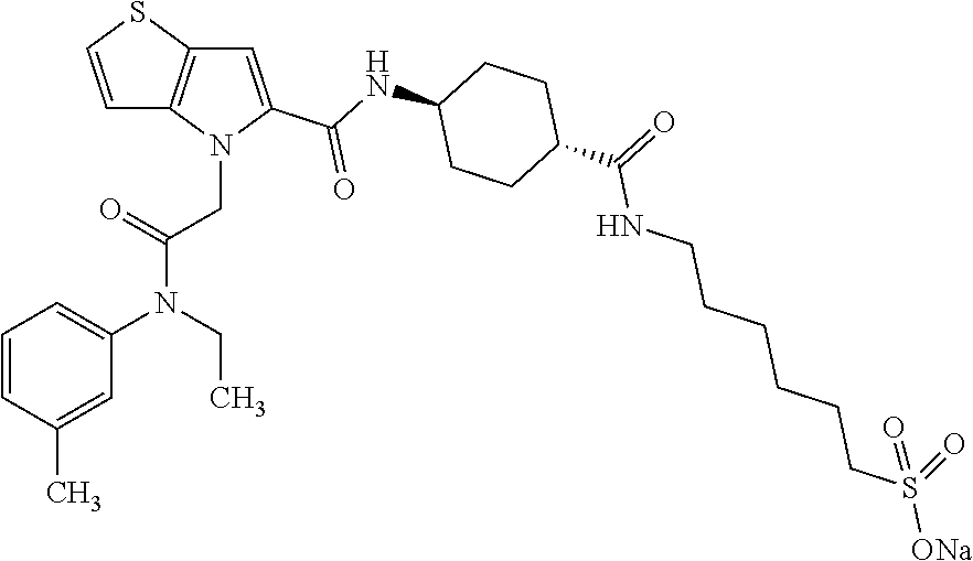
C1=CC(C)=CC(N(CC)C(=O)CN2C(C(=O)NC3CCC(C(NCCCCCCS([ONa])(=O)=O)=O)CC3)=CC3=C2C=CS3)=C1
